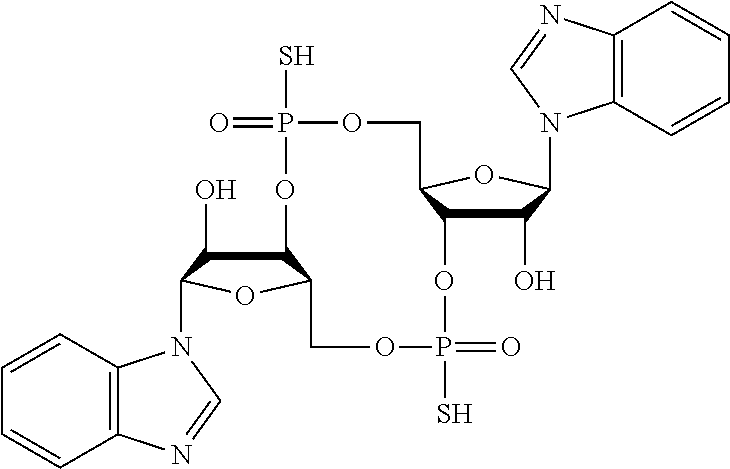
C12C(O)C(N3C4=C(C=CC=C4)N=C3)OC1COP(S)(=O)OC1C(O)C(N3C4=C(C=CC=C4)N=C3)OC1COP(S)(=O)O2
